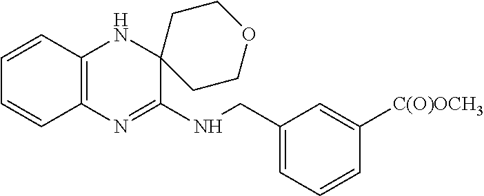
C1=CC2=C(C=C1)N=C(NCC1=CC=CC([C(O)OCH3])=C1)C1(N2)CCOCC1
